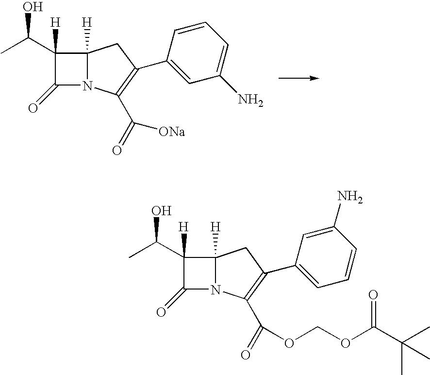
C1(=O)N2C([H])(CC(C3=CC=CC(N)=C3)=C2C(=O)OCOC(C(C)(C)C)=O)C1([H])C(O)C.C1(=O)N2C([H])(CC(C3=CC(N)=CC=C3)=C2C(=O)[ONa])C1([H])C(O)C
